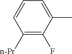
C1([n-Pr])=C(F)C(C)=CC=C1
